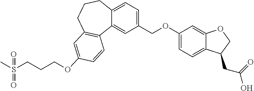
C1(COC2=CC=C3C(=C2)OCC3CC(=O)O)=CC=C2C(=C1)C1=C(CCC2)C=C(OCCCS(=O)(=O)C)C=C1
